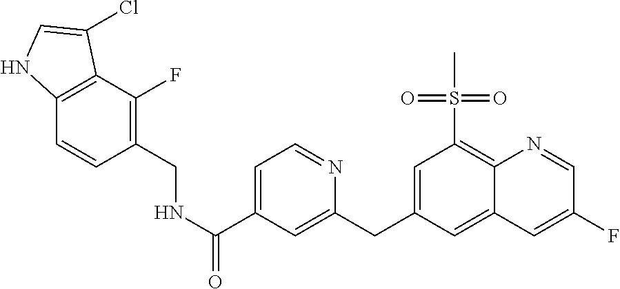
C12=C(C=CC(CNC(C3=CC=NC(CC4=CC(S(=O)(=O)C)=C5C(=C4)C=C(F)C=N5)=C3)=O)=C1F)NC=C2Cl
